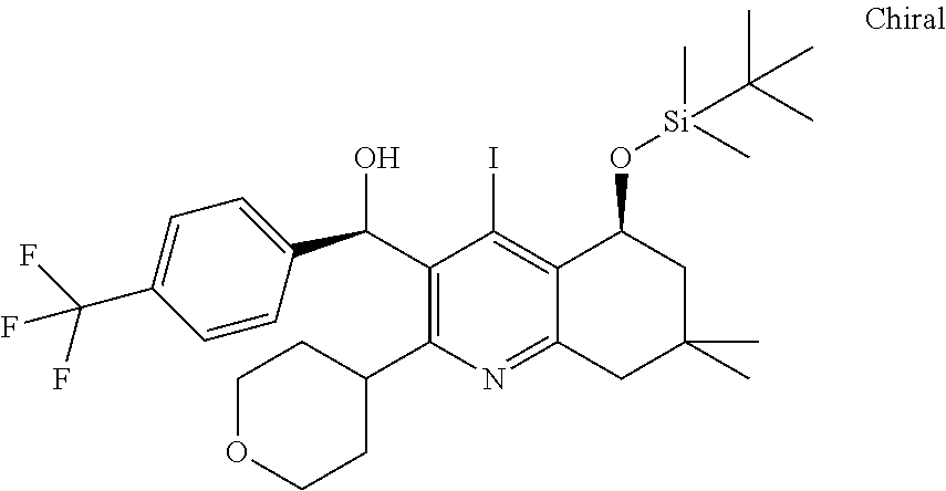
C1(C(C2=CC=C(C(F)(F)F)C=C2)O)=C(C2CCOCC2)N=C2C(=C1I)C(O[Si](C)(C)C(C)(C)C)CC(C)(C)C2
